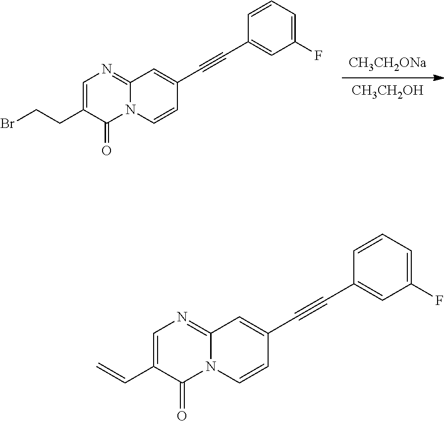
[CH3CH2OH].[CH3CH2ONa].N12C(=NC=C(CCBr)C1=O)C=C(C#CC1=CC(F)=CC=C1)C=C2.N12C(=NC=C(C=C)C1=O)C=C(C#CC1=CC(F)=CC=C1)C=C2
